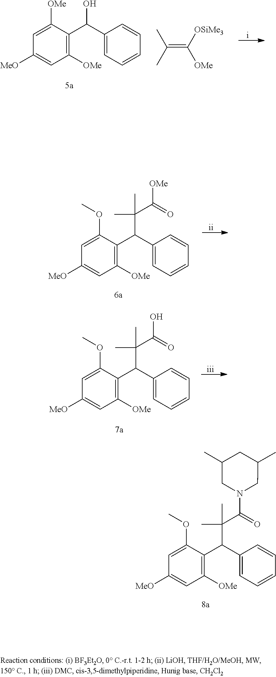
C1([OMe])=C(C(C2=CC=CC=C2)O)C([OMe])=CC([MeO])=C1.CC(C)=C([OSiMe3])[OMe].C1([OMe])=C(C(C2=CC=CC=C2)C(C)(C)C(=O)[OMe])C(OC)=CC([MeO])=C1.C1([OMe])=C(C(C2=CC=CC=C2)C(C)(C)C(=O)O)C(OC)=CC([MeO])=C1.C1([OMe])=C(C(C2=CC=CC=C2)C(C)(C)C(=O)N2CC(C)CC(C)C2)C(OC)=CC([MeO])=C1
